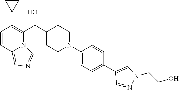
C1=CC2=CN=CN2C(C(C2CCN(C3=CC=C(C4=CN(CCO)N=C4)C=C3)CC2)O)=C1C1CC1
